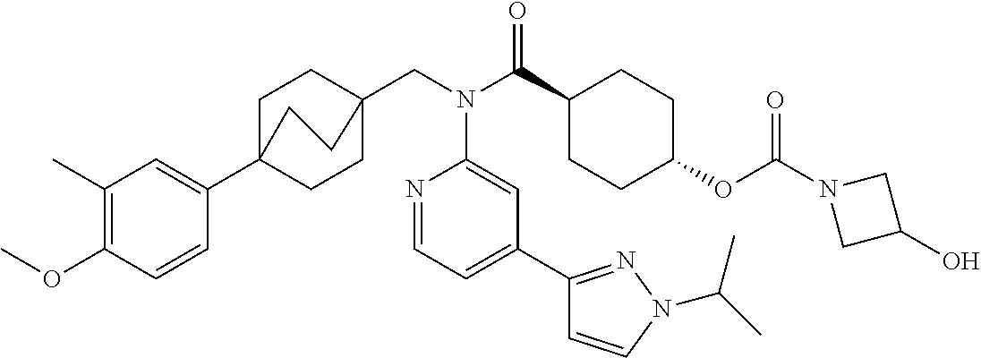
C1(C)=C(OC)C=CC(C23CCC(CN(C(C4CCC(OC(N5CC(O)C5)=O)CC4)=O)C4=CC(C5=NN(C(C)C)C=C5)=CC=N4)(CC2)CC3)=C1
